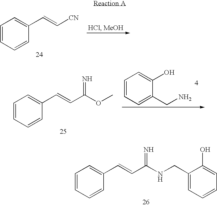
C1=CC=CC(C=C[CN])=C1.C1=CC=CC(C=CC(OC)=N)=C1.C1=CC=C(CN)C(O)=C1.C1=CC=CC(C=CC(NCC2=CC=CC=C2O)=N)=C1
